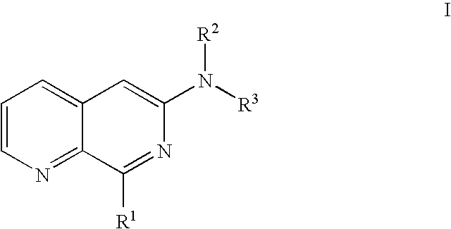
C1=CN=C2C(=C1)C=C(N([R3])[R2])N=C2[R1]
